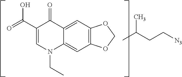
C1(C(=O)O)=CN(CC)C2=CC3=C(C=C2C1=O)OCO3.CC(CC[N3])C
